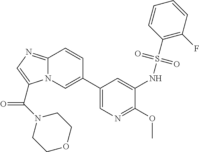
C12=NC=C(C(N3CCOCC3)=O)N1C=C(C1=CN=C(OC)C(NS(C3=C(F)C=CC=C3)(=O)=O)=C1)C=C2
